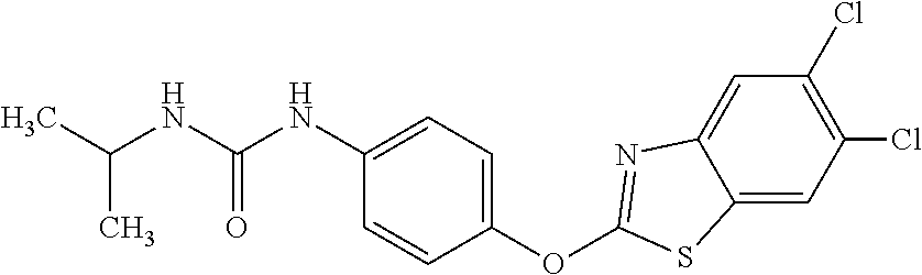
C1(OC2=NC3=CC(Cl)=C(Cl)C=C3S2)=CC=C(NC(NC(C)C)=O)C=C1
